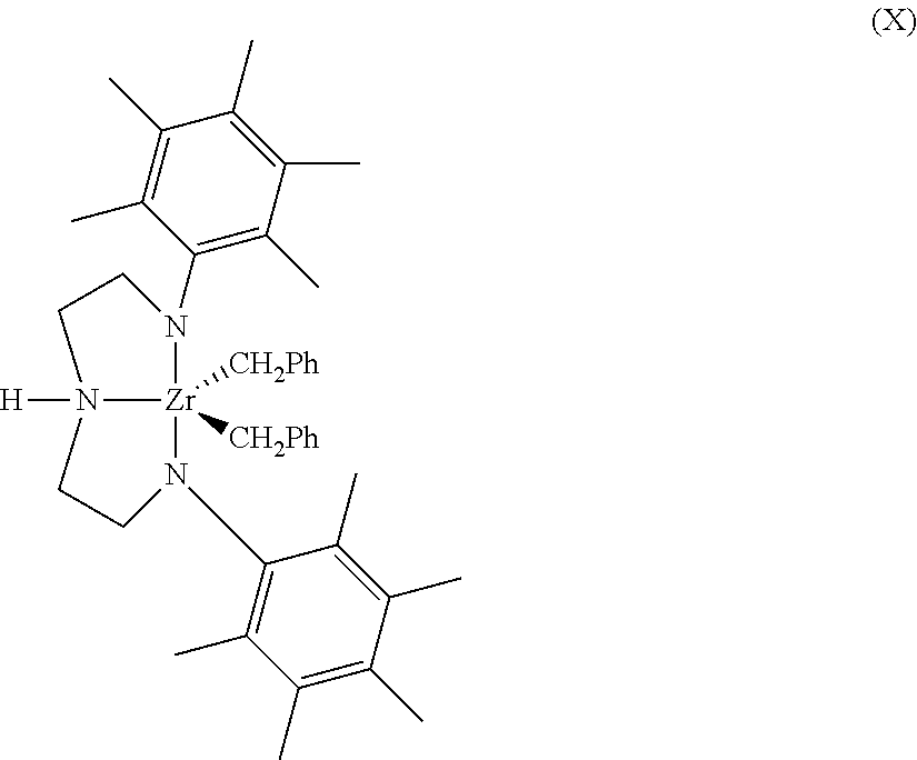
N1(C2=C(C)C(C)=C(C)C(C)=C2C)[Zr]2([CH2Ph])([CH2Ph])N(C3=C(C)C(C)=C(C)C(C)=C3C)CCN2([H])CC1
